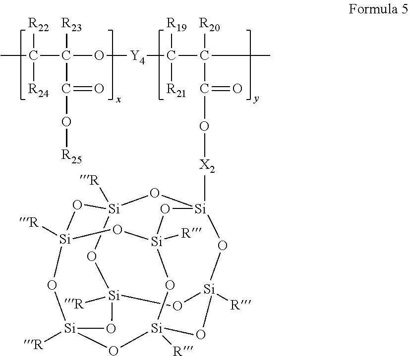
O1[Si]2([R])O[Si]3([R])O[Si]4([X2]OC(C(C([Y4]OC(C(C)([R22])[R24])([R23])C(O[R25])=O)([R19])[R21])(C)[R20])=O)O[Si]1([R])O[Si]1([R])O[Si]([R])(O[Si]([R])(O[Si]([R])(O1)O2)O3)O4
